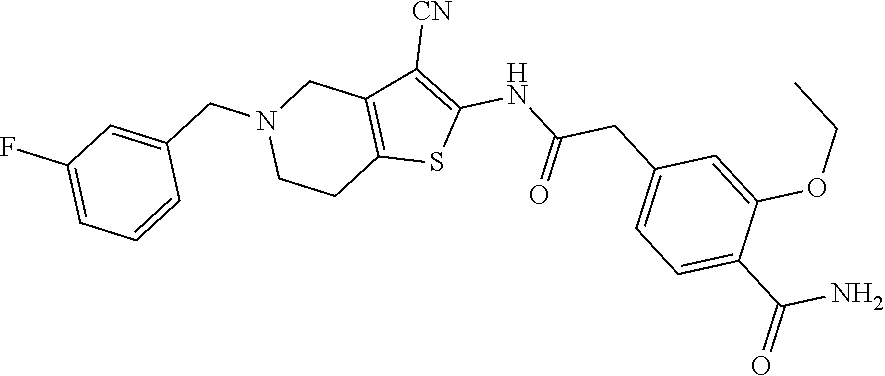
C(C1=CC=C(C(N)=O)C(OCC)=C1)C(NC1=C([CN])C2=C(CCN(CC3=CC(F)=CC=C3)C2)S1)=O
